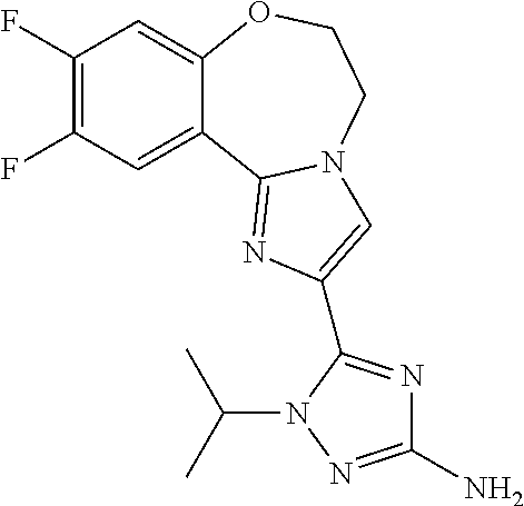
C1(F)=C(F)C=C2C(=C1)OCCN1C2=NC(C2=NC(N)=NN2C(C)C)=C1
